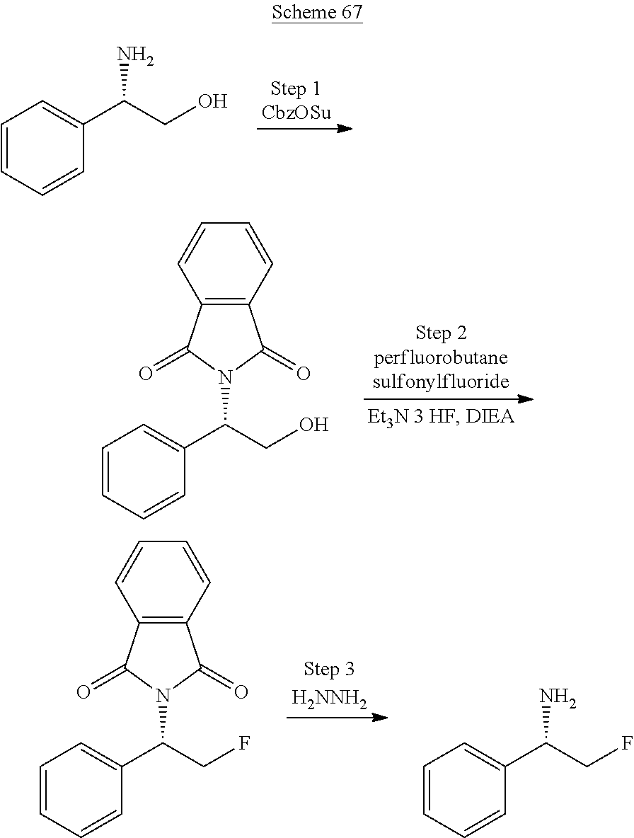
C1=CC=CC(C(CO)N)=C1.C1=CC=CC(C(CO)N2C(=O)C3=C(C2=O)C=CC=C3)=C1.C1=CC=CC(C(CF)N2C(=O)C3=C(C2=O)C=CC=C3)=C1.C1=CC=CC(C(CF)N)=C1
